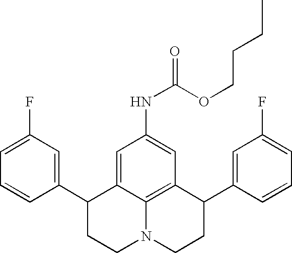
C1=C(F)C=C(C2CCN3C4=C(C(C5=CC(F)=CC=C5)CC3)C=C(NC(=O)OCCCC)C=C24)C=C1
